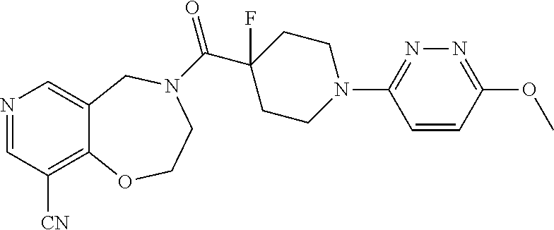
N1=CC([CN])=C2C(=C1)CN(C(=O)C1(F)CCN(C3=NN=C(OC)C=C3)CC1)CCO2
